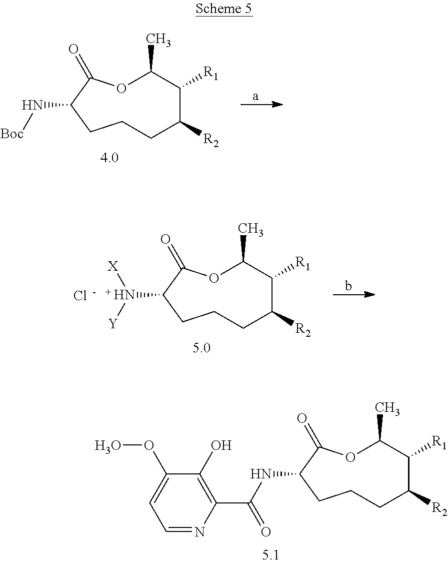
O1C(C)C([R1])C([R2])CCCC(N[Boc])C1=O.O1C(C)C([R1])C([R2])CCCC(N([Y])[X])C1=O.Cl.O1C(C)C([R1])C([R2])CCCC(NC(C2=C(O)C(OO)=CC=N2)=O)C1=O
